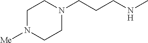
C1N([Me])CCN(CCCNC)C1
